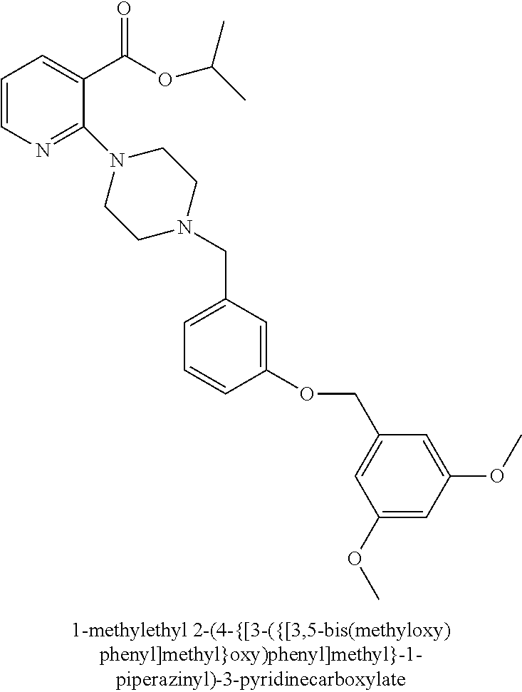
C1=CN=C(N2CCN(CC3=CC=CC(OCC4=CC(OC)=CC(OC)=C4)=C3)CC2)C(C(OC(C)C)=O)=C1
